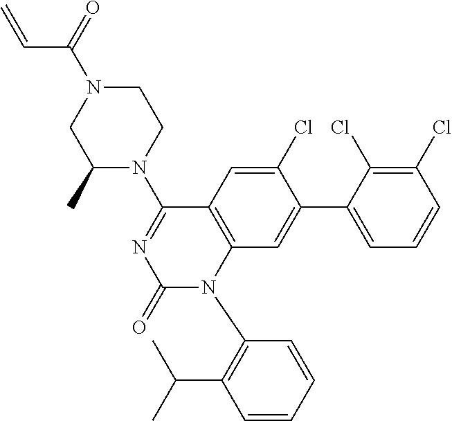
C1(C)N(C2=NC(=O)N(C3=C(C(C)C)C=CC=C3)C3=C2C=C(Cl)C(C2=CC=CC(Cl)=C2Cl)=C3)CCN(C(=O)C=C)C1
